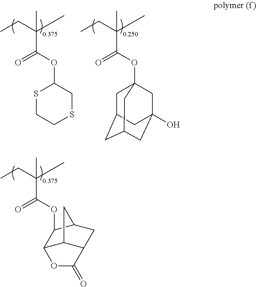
CCC(C)(C)C(OC1SCCSC1)=O.CCC(C)(C)C(OC12CC3CC(CC(O)(C1)C3)C2)=O.CCC(C)(C)C(OC1C2C3C(CC1C3)C(=O)O2)=O
